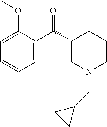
C1=C(OC)C(C(C2CN(CC3CC3)CCC2)=O)=CC=C1
